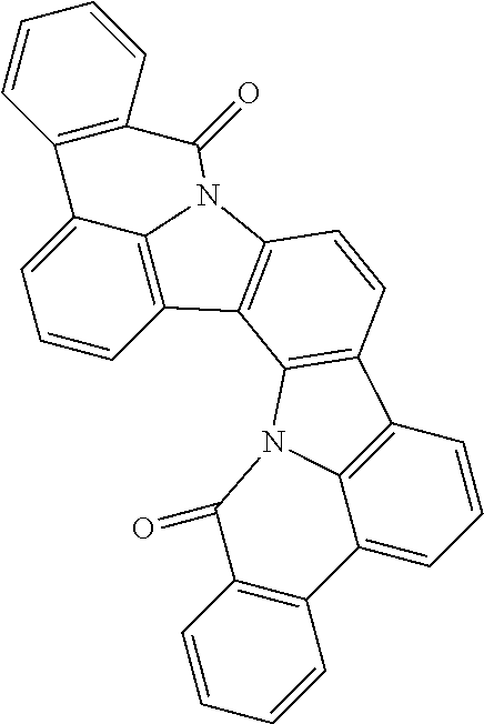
C1=CC2=C3C(=C1)C1=C(C=CC=C1)C(=O)N3C1=C2C2=C(C=C1)C1=C3N2C(=O)C2=C(C3=CC=C1)C=CC=C2
